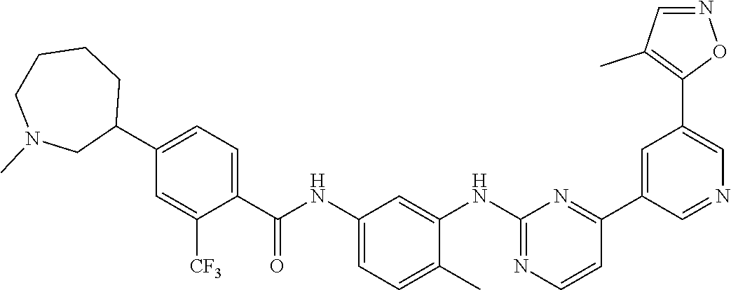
C1(C2=CC=C(C(NC3=CC=C(C)C(NC4=NC=CC(C5=CC(C6=C(C)C=NO6)=CN=C5)=N4)=C3)=O)C([CF3])=C2)CCCCN(C)C1
